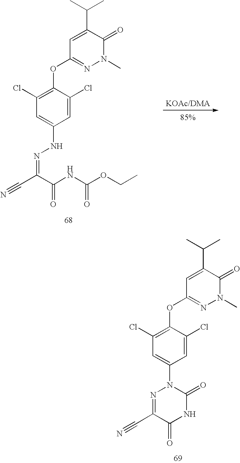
C1=C(C(C)C)C(=O)N(C)N=C1OC1=C(Cl)C=C(N2N=C(C#N)C(=O)NC2=O)C=C1Cl.C1=C(C(C)C)C(=O)N(C)N=C1OC1=C(Cl)C=C(NN=C(C#N)C(NC(OCC)=O)=O)C=C1Cl
